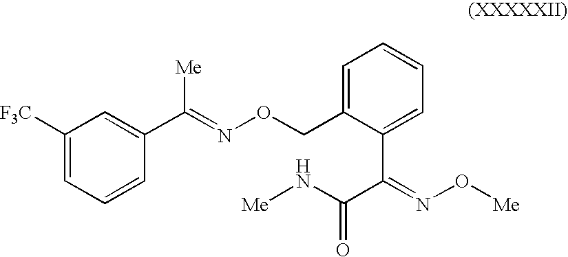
C1([F3C])=CC=CC(C(=NOCC2=CC=CC=C2C(C(N[Me])=O)=NO[Me])[Me])=C1
